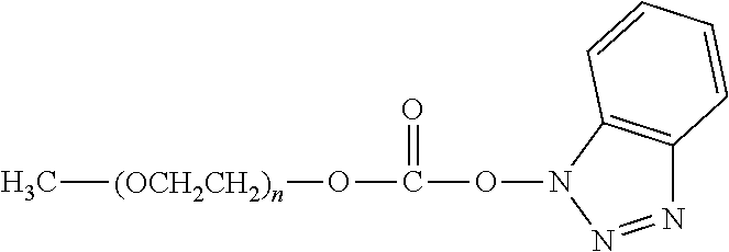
C[(OCH2CH2)n]OC(=O)ON1N=NC2=C1C=CC=C2
